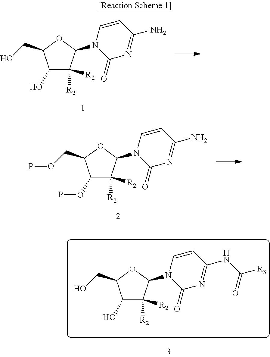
C1(O)C([R2])([R2])C(N2C(=O)N=C(N)C=C2)OC1CO.C1(OP)C([R2])([R2])C(N2C(=O)N=C(N)C=C2)OC1COP.C1(O)C([R2])([R2])C(N2C(=O)N=C(NC([R3])=O)C=C2)OC1CO
